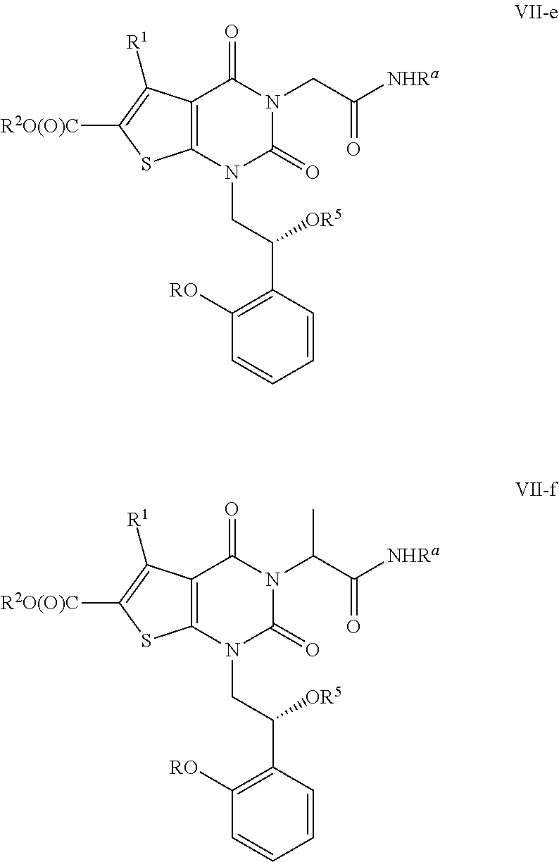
C12=C(N(CC(C3=C([RO])C=CC=C3)[OR5])C(=O)N(CC([NHRa])=O)C1=O)SC([R2O(O)C])=C2[R1].C12=C(N(CC(C3=C([RO])C=CC=C3)[OR5])C(=O)N(C(C([NHRa])=O)C)C1=O)SC([R2O(O)C])=C2[R1]
